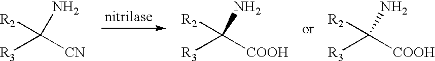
C([R3])([CN])([R2])N.C([R3])([COOH])([R2])N.C([R3])([COOH])([R2])N
